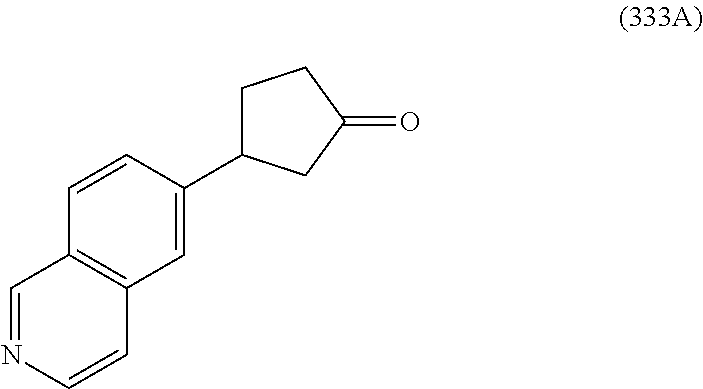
N1=CC2=C(C=C1)C=C(C1CCC(=O)C1)C=C2
